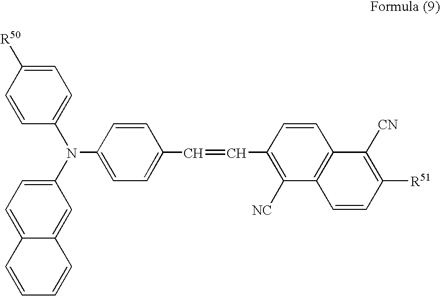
C1=CC([R50])=CC=C1N(C1=CC=C2C(=C1)C=CC=C2)C1=CC=C(C=CC2=C([NC])C3=C(C=C2)C([CN])=C([R51])C=C3)C=C1
